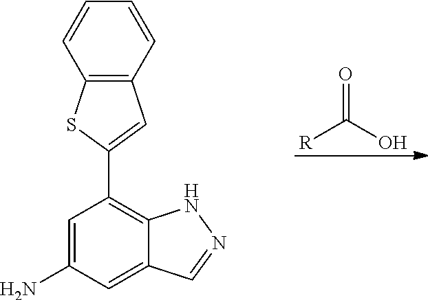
[R]C(=O)O.C1=C(N)C=C2C(=C1C1=CC3=C(S1)C=CC=C3)NN=C2
